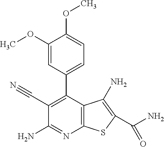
C12=C(C(C3=CC=C(OC)C(OC)=C3)=C(C#N)C(N)=N1)C(N)=C(C(=O)N)S2
